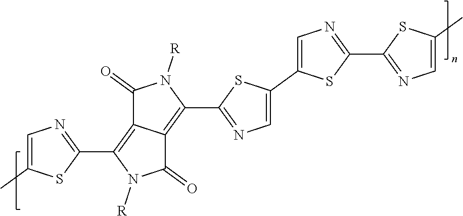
C1(C2=NC=C(C3=CN=C(C4=NC=C(C)S4)S3)S2)=C2C(=C(C3=NC=C(C)S3)N([R])C2=O)C(=O)N1[R]
